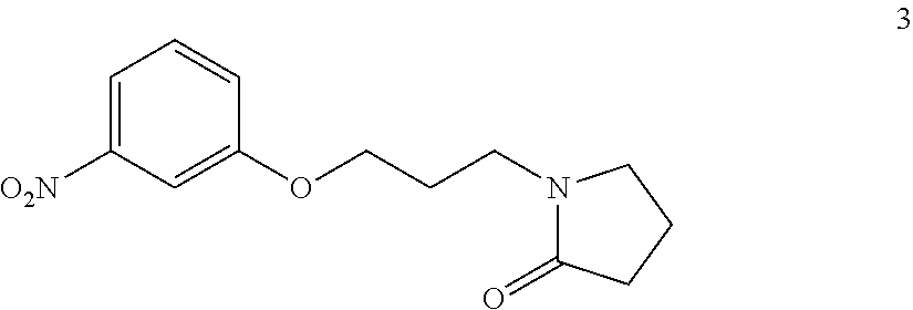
N1(CCCOC2=CC([O2N])=CC=C2)C(=O)CCC1
